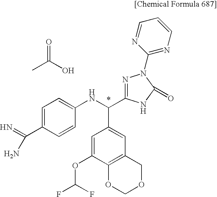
C1=C(C(N)=N)C=CC(NC(C2=CC3=C(C(OC(F)F)=C2)OCOC3)C2=NN(C3=NC=CC=N3)C(=O)N2)=C1.CC(O)=O
